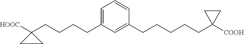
C1(CCCCC2=CC=CC(CCCCCC3([COOH])CC3)=C2)([HOOC])CC1
